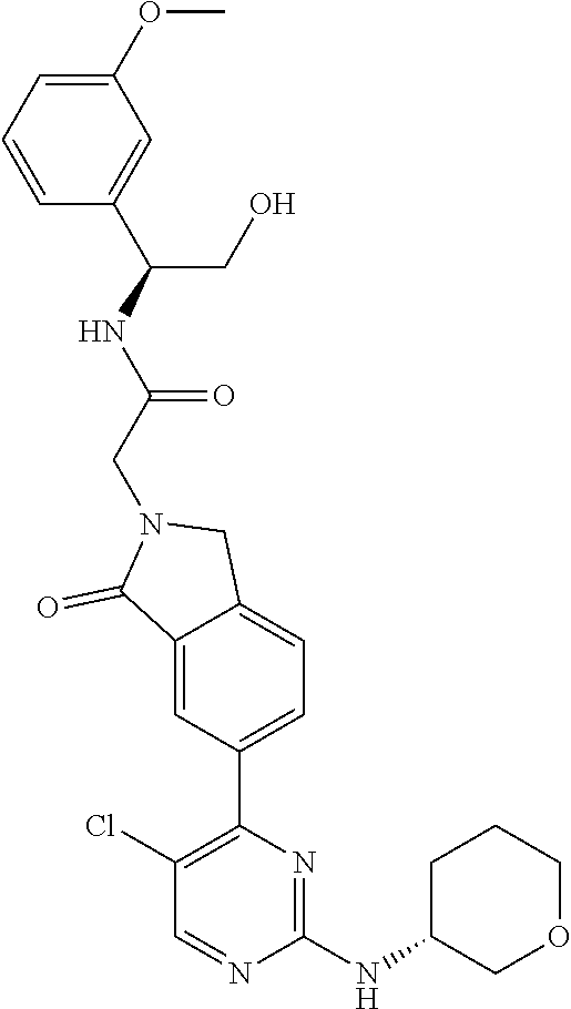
C1(NC2COCCC2)=NC(C2=CC=C3C(=C2)C(=O)N(CC(NC(C2=CC(OC)=CC=C2)CO)=O)C3)=C(Cl)C=N1
